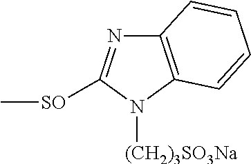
N1=C([SO]C)N([(CH2)3SO3Na])C2=C1C=CC=C2
